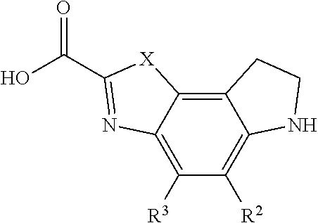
C12=C3C(=C([R3])C([R2])=C1NCC2)N=C(C(O)=O)[X]3
